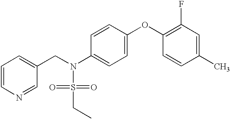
C1=CN=CC(CN(S(=O)(=O)CC)C2=CC=C(OC3=C(F)C=C(C)C=C3)C=C2)=C1
